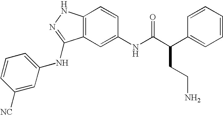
C12=C(C=C(NC(C(C3=CC=CC=C3)CCN)=O)C=C1)C(NC1=CC=CC([NC])=C1)=NN2
